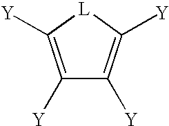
C1([Y])=C([Y])[L]C([Y])=C1[Y]
